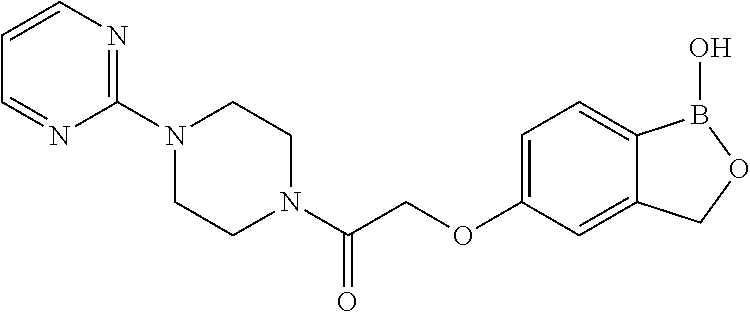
C1=C(OCC(=O)N2CCN(C3=NC=CC=N3)CC2)C=C2C(=C1)B(O)OC2
